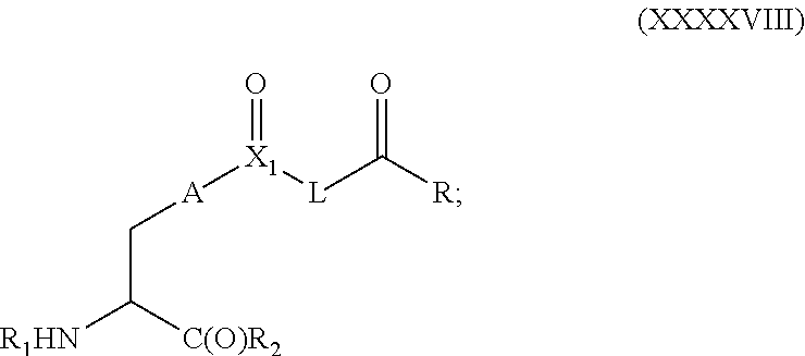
O=C([L][X1](=O)[A]CC([C(O)R2])[R1HN])[R]
